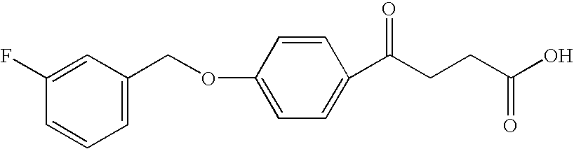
C1=C(COC2=CC=C(C(CCC(=O)O)=O)C=C2)C=C(F)C=C1
